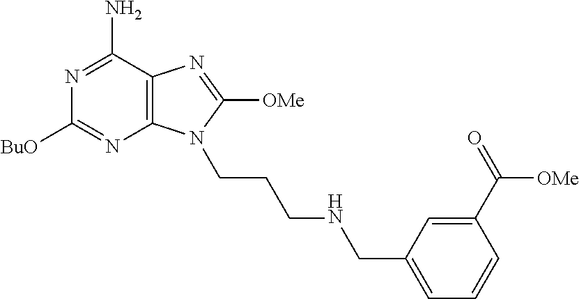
C12=C(C(N)=NC([BuO])=N1)N=C([OMe])N2CCCNCC1=CC=CC(C(=O)[OMe])=C1
